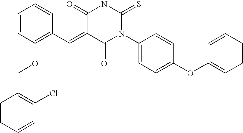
C1=CC(OCC2=C(Cl)C=CC=C2)=C(C=C2C(=O)N(C3=CC=C(OC4=CC=CC=C4)C=C3)C(=S)NC2=O)C=C1
